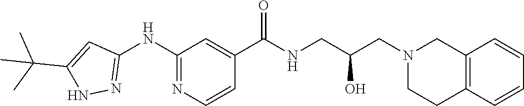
C1(NC2=NNC(C(C)(C)C)=C2)=NC=CC(C(NCC(CN2CCC3=C(C2)C=CC=C3)O)=O)=C1
